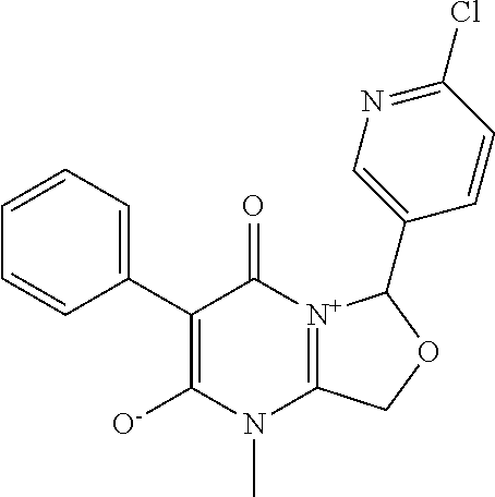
C1=CC(C2=C([O-])N(C)C3=[N+](C2=O)C(C2=CN=C(Cl)C=C2)OC3)=CC=C1
